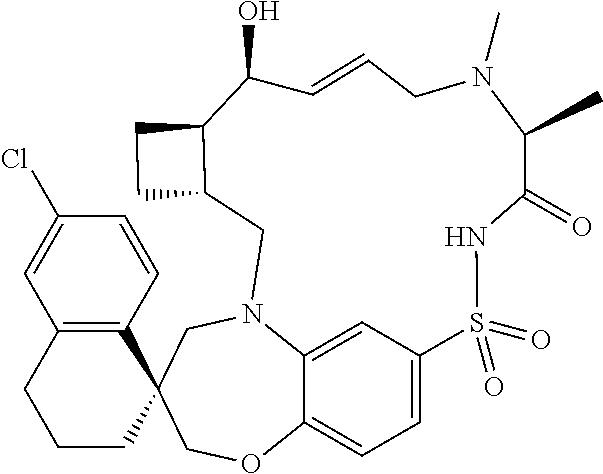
C1=C2C3=CC=C1S(=O)(=O)NC(=O)C(C)N(C)CC=CC(O)C1CCC1CN2CC1(CO3)C2=C(CCC1)C=C(Cl)C=C2
